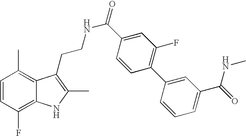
C1=CC(F)=C2C(=C1C)C(CCNC(=O)C1=CC(F)=C(C3=CC(C(=O)NC)=CC=C3)C=C1)=C(C)N2
